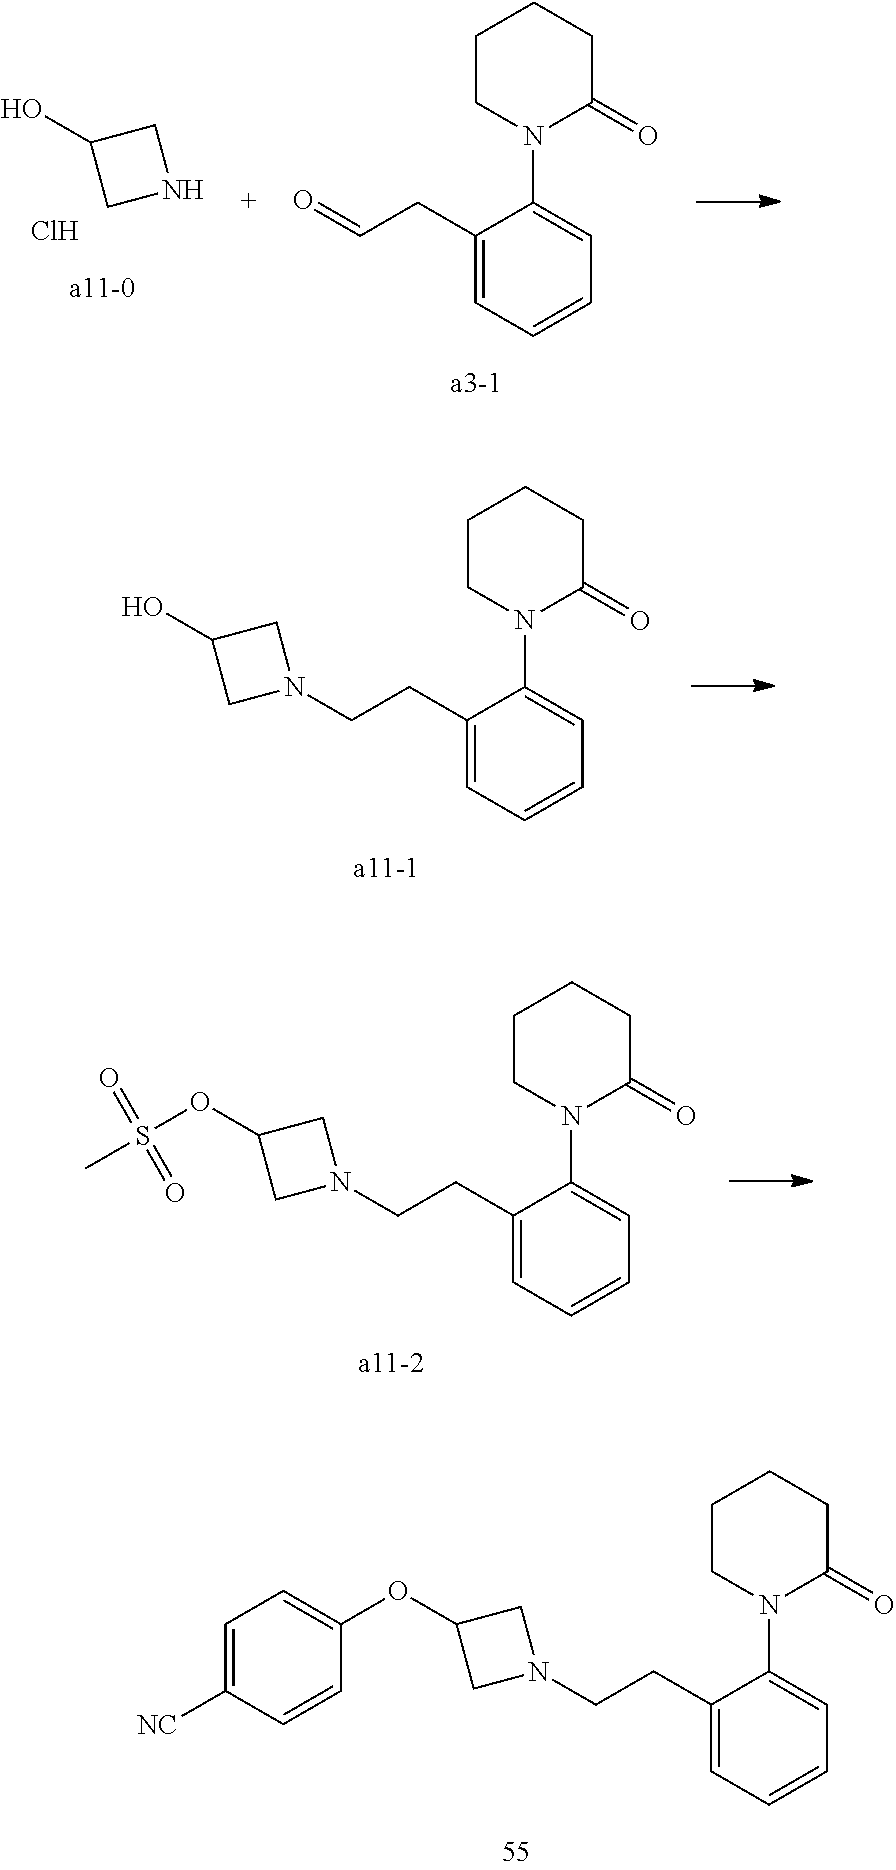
C1(CCN2CC(OC3=CC=C([NC])C=C3)C2)=CC=CC=C1N1C(=O)CCCC1.C1(CC=O)=CC=CC=C1N1C(=O)CCCC1.C1(O)CNC1.Cl.C1(CCN2CC(O)C2)=CC=CC=C1N1C(=O)CCCC1.C1(CCN2CC(OS(C)(=O)=O)C2)=CC=CC=C1N1C(=O)CCCC1
